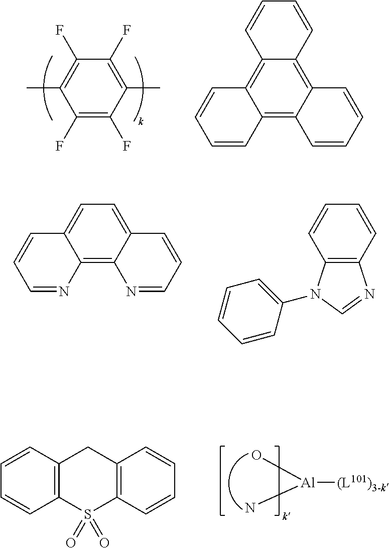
C1(F)=C(C)C(F)=C(F)C(C)=C1F.C12=C3C(=C4C(=C1C=CC=C2)C=CC=C4)C=CC=C3.C1=C2C(=C3C(=C1)C=CC=N3)N=CC=C2.C1=CC2=C(C=C1)N(C1=CC=CC=C1)C=N2.[Al](O)(N)[(L101)3-k].C1=CC2=C(C=C1)S(=O)(=O)C1=C(C2)C=CC=C1
